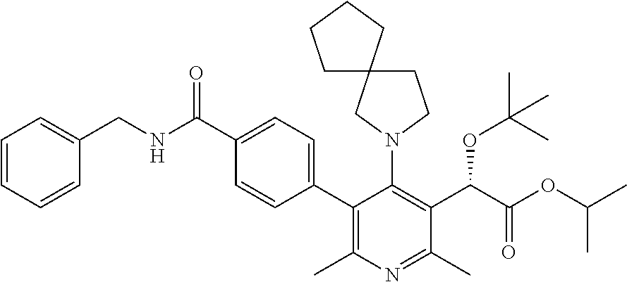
C1(C2=C(C)N=C(C)C(C(OC(C)(C)C)C(=O)OC(C)C)=C2N2CC3(CC2)CCCC3)=CC=C(C(NCC2=CC=CC=C2)=O)C=C1
